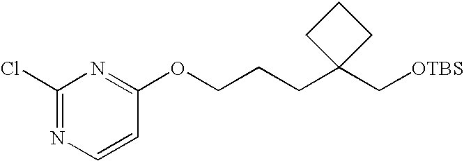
C1(Cl)=NC=CC(OCCCC2(C[OTBS])CCC2)=N1
